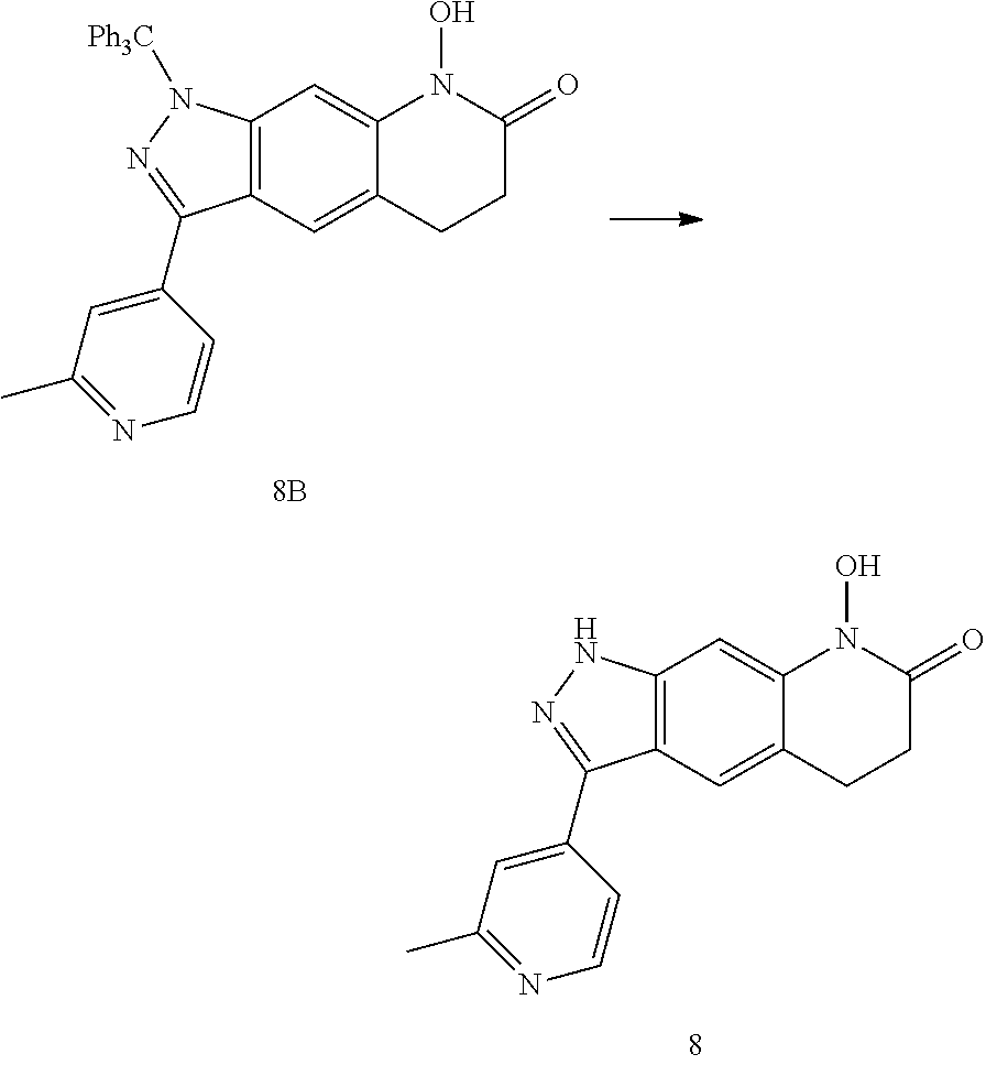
C12=C(C=C3C(=C1)N(O)C(=O)CC3)C(C1=CC(C)=NC=C1)=NN2[Ph3C].C12=C(C=C3C(=C1)N(O)C(=O)CC3)C(C1=CC(C)=NC=C1)=NN2
